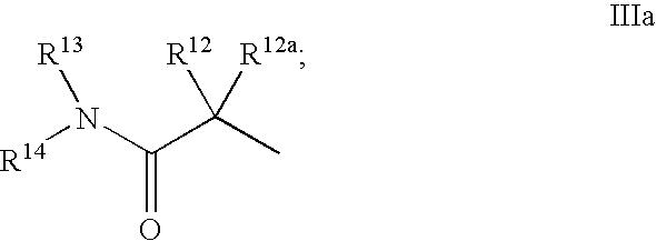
[R14]N(C(C(C)([R12])[R12a])=O)[R13]
